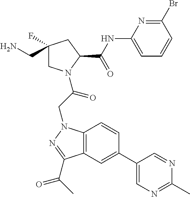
BrC1=NC(NC(C2CC(F)(CN)CN2C(CN2C3=C(C(C(C)=O)=N2)C=C(C2=CN=C(C)N=C2)C=C3)=O)=O)=CC=C1
